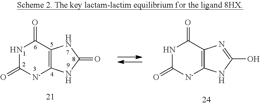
N1C(=O)[N-]C2=C(C1=O)NC(=O)N2.N1C(=O)[N-]C2=C(C1=O)N=C(O)N2
